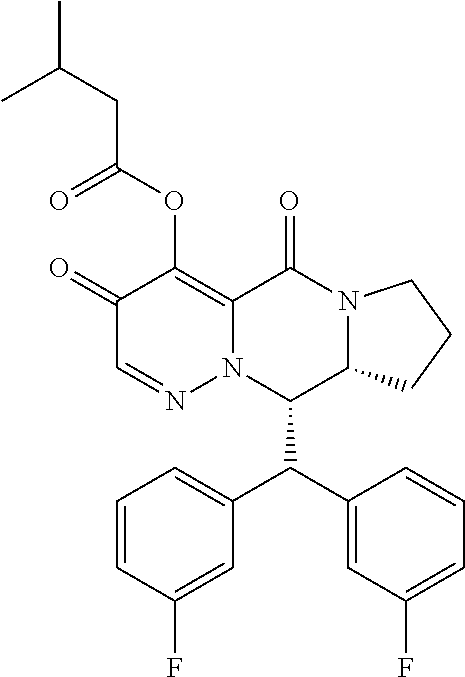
C1(=O)C=NN2C(=C1OC(CC(C)C)=O)C(=O)N1C(C2C(C2=CC(F)=CC=C2)C2=CC=CC(F)=C2)CCC1
